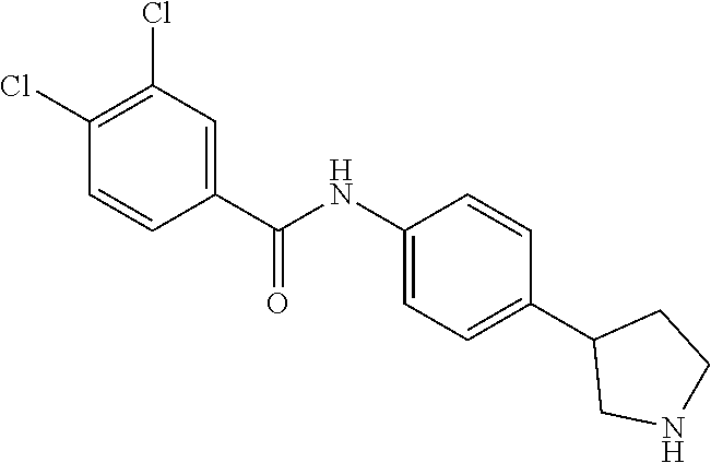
C1(NC(C2=CC(Cl)=C(Cl)C=C2)=O)=CC=C(C2CNCC2)C=C1
